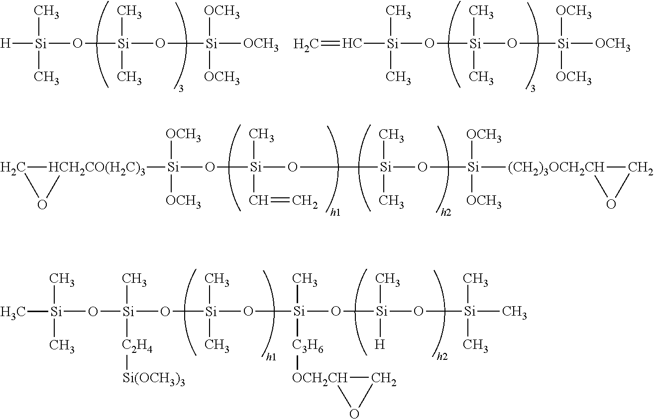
C1[HCH2CO(H2C)3]([Si]([OCH3])([OCH3])O[Si](C)(C=C)O[Si](O[Si]([(CH2)3OCH2CH]2CO2)([OCH3])[OCH3])(C)C)O1.[H][Si](O[Si](O[Si]([OCH3])([OCH3])[OCH3])(C)C)(C)C.C([Si](O[Si](O[Si]([OCH3])([OCH3])[OCH3])(C)C)(C)C)=C.[Si](O[Si](O[Si](C)(C)C)(C)[H])(C)([C3H6][OCH2CH]1CO1)O[Si](C)(C)O[Si](C)([C2H4][Si(OCH3)3])O[Si](C)(C)C
